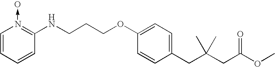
C1(OCCCNC2=N(->O)C=CC=C2)=CC=C(CC(CC(=O)OC)(C)C)C=C1
